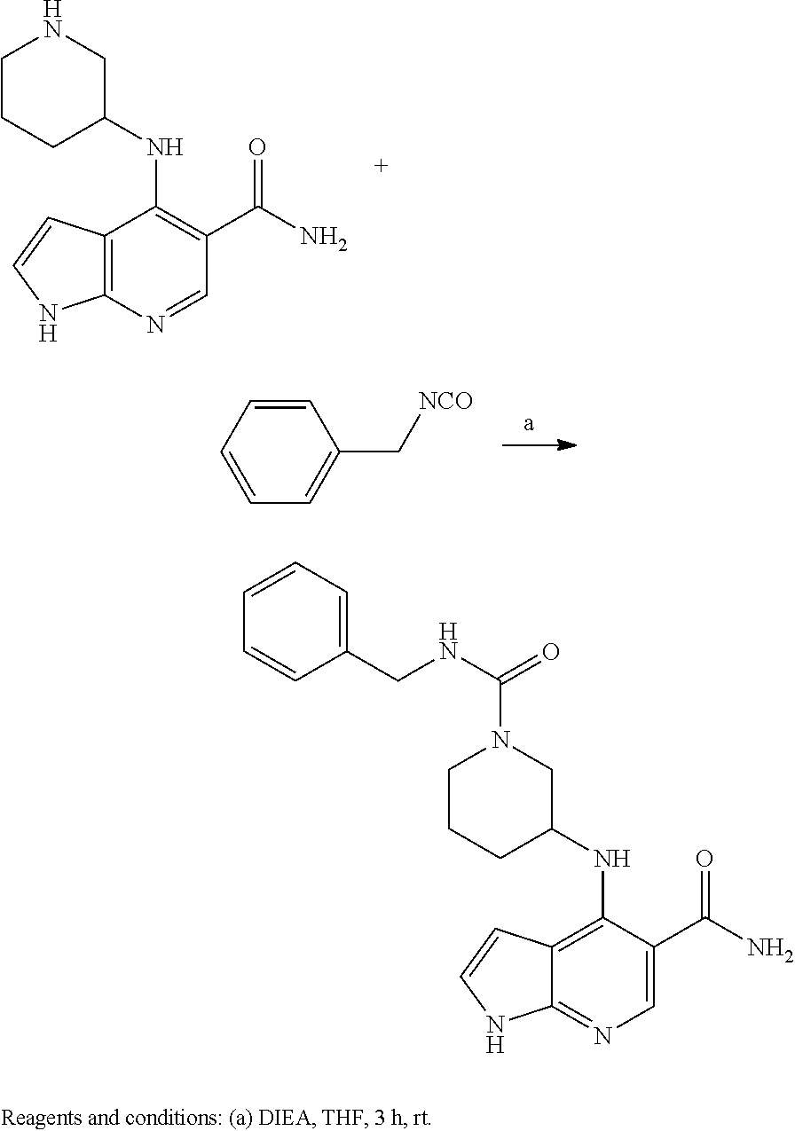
C1CCC(NC2=C(C(N)=O)C=NC3=C2C=CN3)CN1.C1=CC=CC=C1C[NCO].C1CCC(NC2=C3C(=NC=C2C(N)=O)NC=C3)CN1C(NCC1=CC=CC=C1)=O
